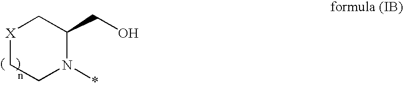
[X]1CCN(*)C(CO)C1
